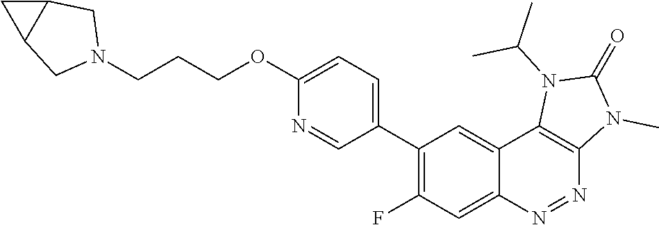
C1(C2=C(F)C=C3C(=C2)C2=C(N=N3)N(C)C(=O)N2C(C)C)=CC=C(OCCCN2CC3C(C2)C3)N=C1
